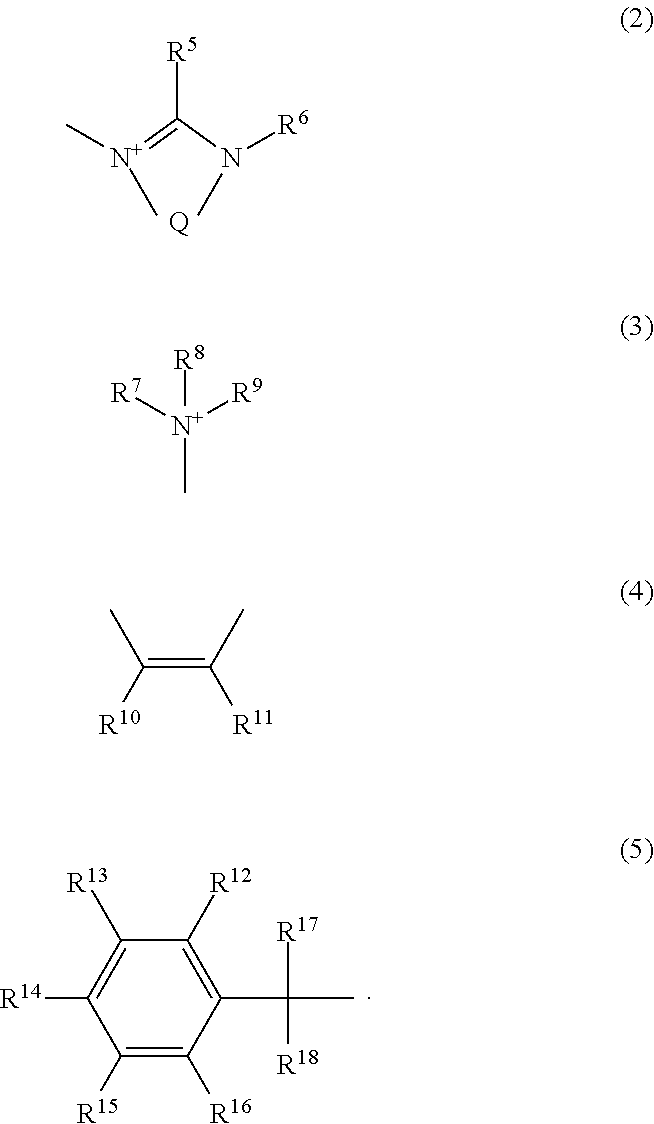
C[N+](=C(N(C)[R6])[R5])C.[Q].C1([R15])=C([R16])C(C([R17])([R18])C)=C([R12])C([R13])=C1[R14].[R7][N+]([R9])(C)[R8].C(=C(C)[R11])([R10])C
